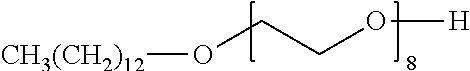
O(CCO[H])[CH3(CH2)12]
